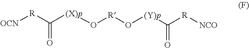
[OCN][R]C([(X)p]O[R]O[(Y)p]C([R][NCO])=O)=O
